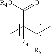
C(C(C(C)[R2])(C)[R3])([R4O])=O
